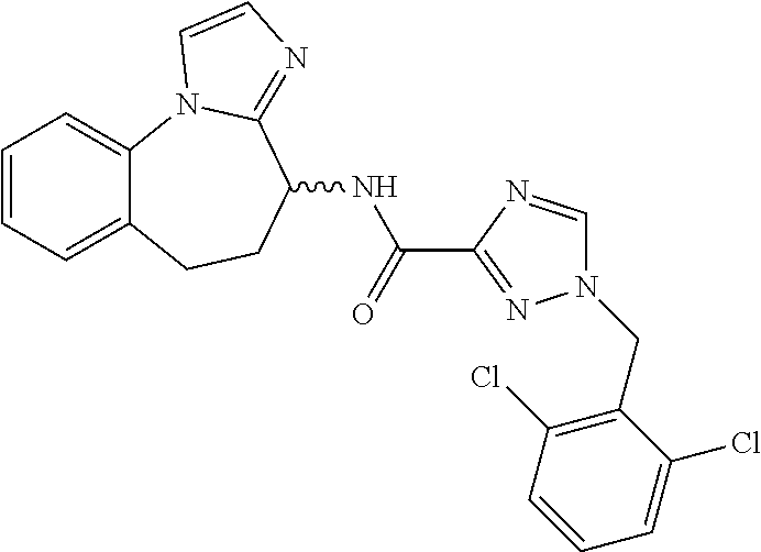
C1=CC=C2C(=C1)N1C(=NC=C1)C(NC(=O)C1=NN(CC3=C(Cl)C=CC=C3Cl)C=N1)CC2
